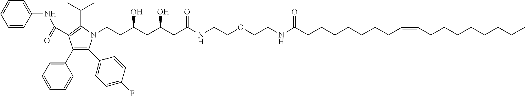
C1=CC(NC(=O)C2=C(C(C)C)N(CCC(CC(CC(NCCOCCNC(CCCCCCCC=CCCCCCCCC)=O)=O)O)O)C(C3=CC=C(F)C=C3)=C2C2=CC=CC=C2)=CC=C1
